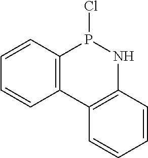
C12=C(C=CC=C1)P(Cl)NC1=C2C=CC=C1
